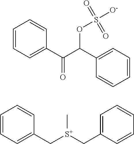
C1=CC=C(C[S+](CC2=CC=CC=C2)C)C=C1.C1=CC=C(C(C(C2=CC=CC=C2)OS([O-])(=O)=O)=O)C=C1
